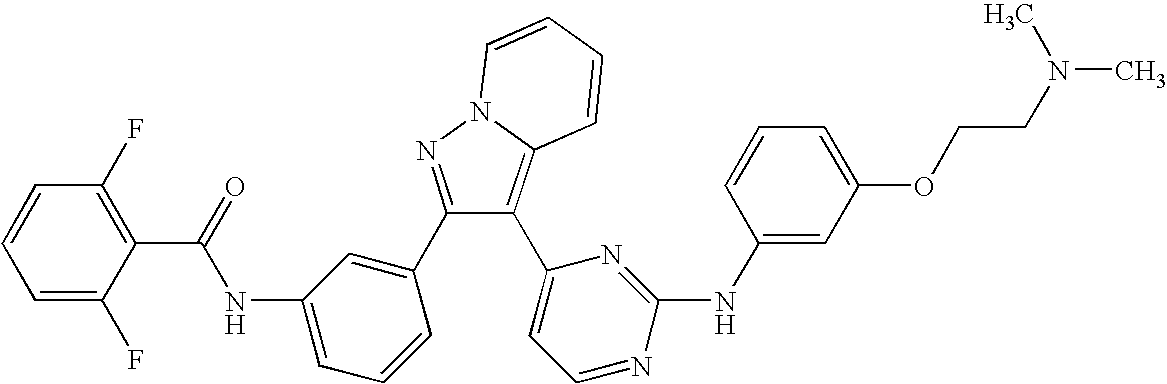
C1=C(F)C(C(=O)NC2=CC=CC(C3=NN4C(=C3C3=CC=NC(NC5=CC(OCCN(C)C)=CC=C5)=N3)C=CC=C4)=C2)=C(F)C=C1
